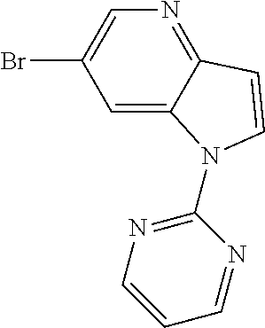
C1=C2C(=NC=C1Br)C=CN2C1=NC=CC=N1
